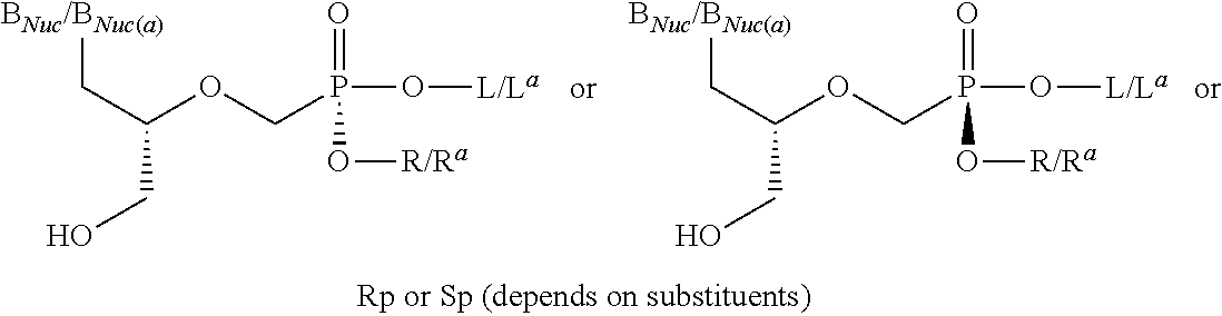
C(C(OCP(O[L/La])(=O)O[R/Ra])CO)[BNuc/BNuc(a)].C(C(OCP(O[L/La])(=O)O[R/Ra])CO)[BNuc/BNuc(a)]
